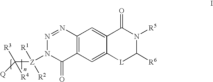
N1=NC2=C(C(=O)N1[Z](C([Q])([R3])[R4])([R1])[R2])C=C1C(=C2)C(=O)N([R5])C([R6])[L]1
